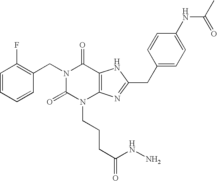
C1=CC=CC(CN2C(=O)N(CCCC(NN)=O)C3=C(C2=O)NC(CC2=CC=C(NC(=O)C)C=C2)=N3)=C1F
